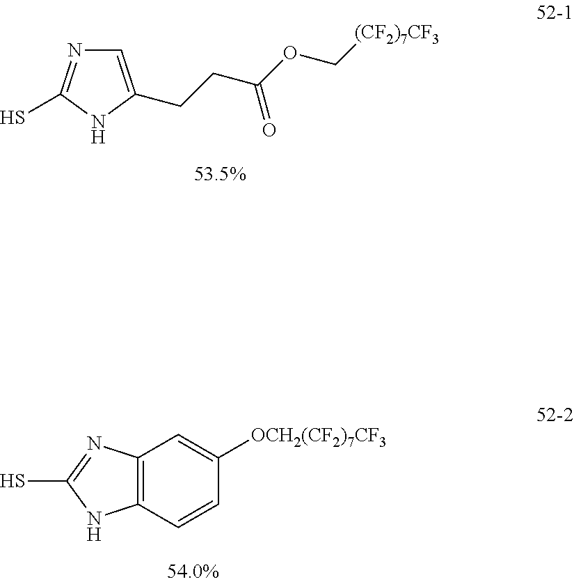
C1=C(CCC(OC[(CF2)7CF3])=O)NC(S)=N1.C12=C(C=CC([OCH2(CF2)7CF3])=C1)NC(S)=N2
